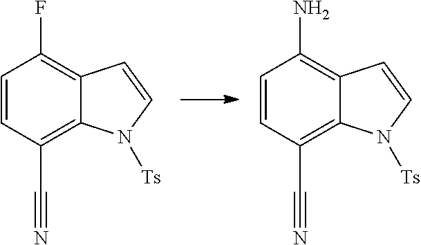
C1=CC(C#N)=C2C(=C1F)C=CN2[Ts].C1=CC(C#N)=C2C(=C1N)C=CN2[Ts]
